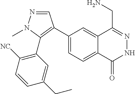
C1(C2=C(C3=C([NC])C=CC(CC)=C3)N(C)N=C2)=CC=C2C(=C1)C(CN)=NNC2=O
